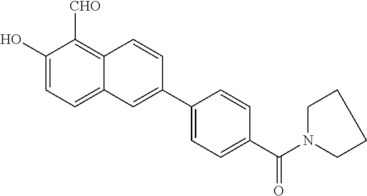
C1(O)=CC=C2C(=C1[CHO])C=CC(C1=CC=C(C(N3CCCC3)=O)C=C1)=C2
